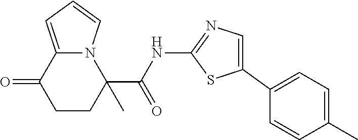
C1CC(C(NC2=NC=C(C3=CC=C(C)C=C3)S2)=O)(C)N2C(=CC=C2)C1=O
